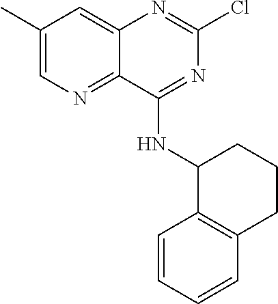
C1(C)=CN=C2C(=C1)N=C(Cl)N=C2NC1C2=C(CCC1)C=CC=C2
